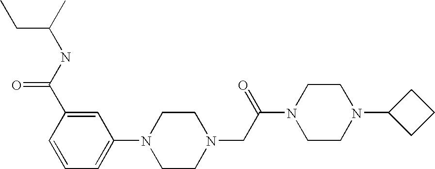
C1=C(C(NC(C)CC)=O)C=CC=C1N1CCN(CC(N2CCN(C3CCC3)CC2)=O)CC1
